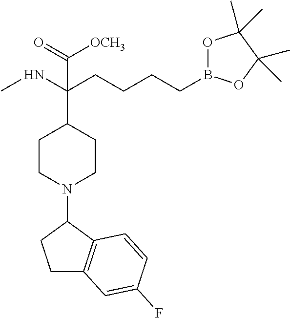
N(C(CCCCB1OC(C)(C)C(C)(C)O1)(C1CCN(C2CCC3=C2C=CC(F)=C3)CC1)C(=O)[OCH3])C
